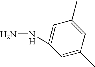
NNC1=CC(C)=CC(C)=C1
